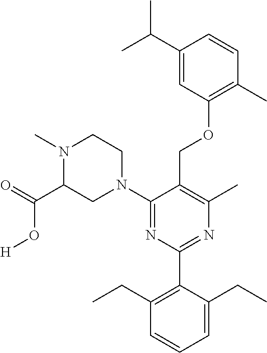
C1(C(C)C)=CC(OCC2=C(C)N=C(C3=C(CC)C=CC=C3CC)N=C2N2CCN(C)C(C(=O)O[H])C2)=C(C)C=C1
